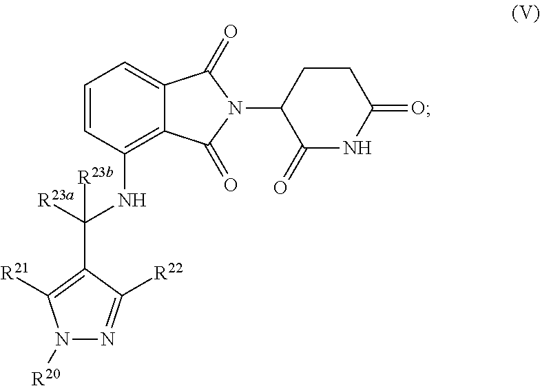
C1=CC(NC(C2=C([R21])N([R20])N=C2[R22])([R23a])[R23b])=C2C(=C1)C(=O)N(C1C(=O)NC(=O)CC1)C2=O
